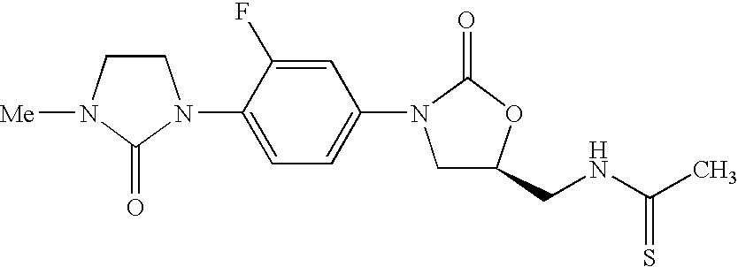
C1(N2CCN([Me])C2=O)=CC=C(N2CC(CNC(C)=S)OC2=O)C=C1F
